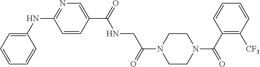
C1(NC2=NC=C(C(=O)NCC(N3CCN(C(C4=C([CF3])C=CC=C4)=O)CC3)=O)C=C2)=CC=CC=C1
